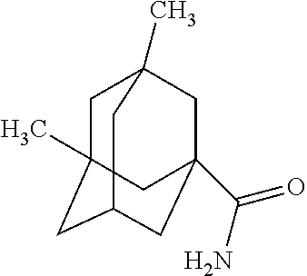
C1C2(C)CC3CC(C(N)=O)(CC1(C)C3)C2
